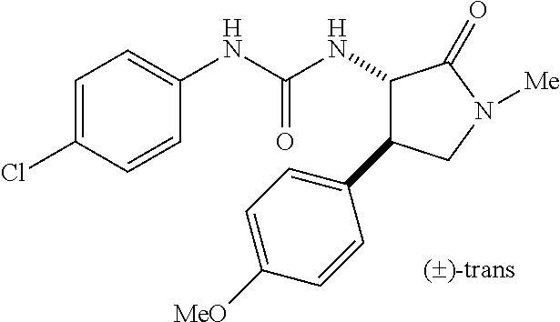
C1=C(Cl)C=CC(NC(NC2C(C3=CC=C([MeO])C=C3)CN([Me])C2=O)=O)=C1
